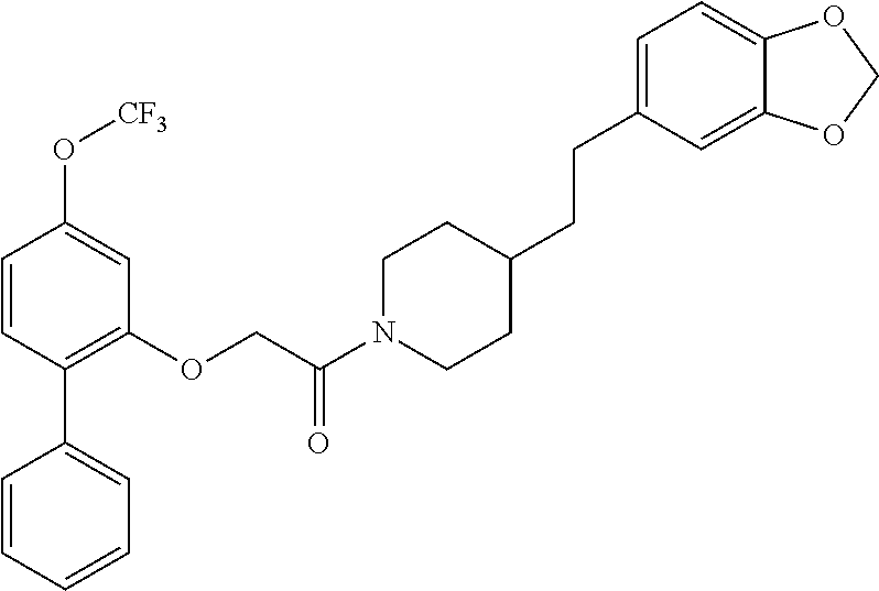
C1=CC=CC=C1C1=C(OCC(N2CCC(CCC3=CC=C4C(=C3)OCO4)CC2)=O)C=C(O[CF3])C=C1
